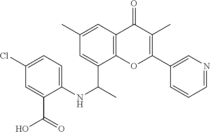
C12=C(C=C(C)C=C1C(C)NC1=CC=C(Cl)C=C1C(O)=O)C(=O)C(C)=C(C1=CN=CC=C1)O2
